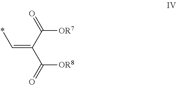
*C=C(C(=O)[OR8])C(=O)[OR7]
